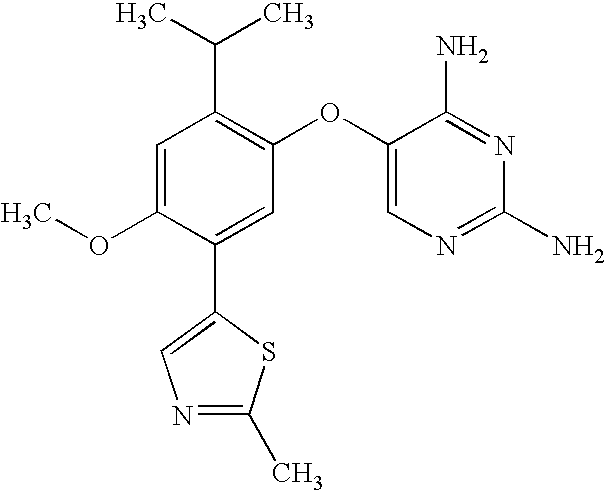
C1=C(OC)C(C2=CN=C(C)S2)=CC(OC2=CN=C(N)N=C2N)=C1C(C)C
